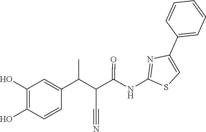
C1(C2=CC=CC=C2)=CSC(NC(C(C#N)C(C2=CC(O)=C(O)C=C2)C)=O)=N1
